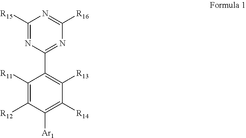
C1([R15])=NC(C2=C([R13])C([R14])=C([Ar1])C([R12])=C2[R11])=NC([R16])=N1
